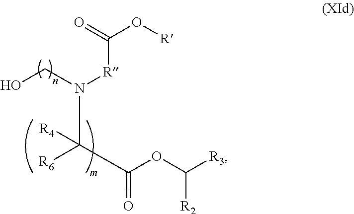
[R6]C(C(OC([R3])[R2])=O)(N(CO)[R]C(O[R])=O)[R4]
